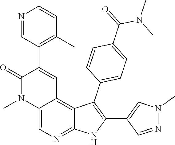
C12=CN=C3C(=C1C=C(C1=C(C)C=CN=C1)C(=O)N2C)C(C1=CC=C(C(=O)N(C)C)C=C1)=C(C1=CN(C)N=C1)N3
